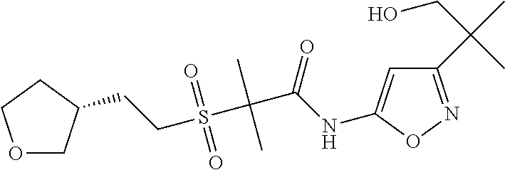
C(S(C(C(NC1=CC(C(C)(CO)C)=NO1)=O)(C)C)(=O)=O)CC1COCC1
